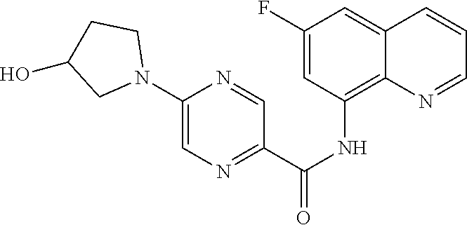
C1(F)=CC(NC(C2=NC=C(N3CCC(O)C3)N=C2)=O)=C2C(=C1)C=CC=N2
